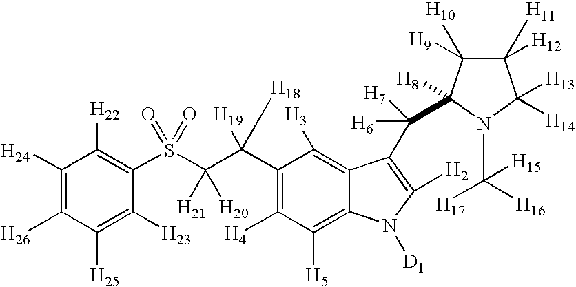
C1([H24])=C([H26])C([H25])=C([H23])C(S(C(C(C2=C([H4])C([H5])=C3C(=C2[H3])C(C([H6])([H7])C2([H8])C([H9])([H10])C([H11])([H12])C([H13])([H14])N2C([H17])([H15])[H16])=C([H2])N3[D1])([H19])[H18])([H21])[H20])(=O)=O)=C1[H22]
